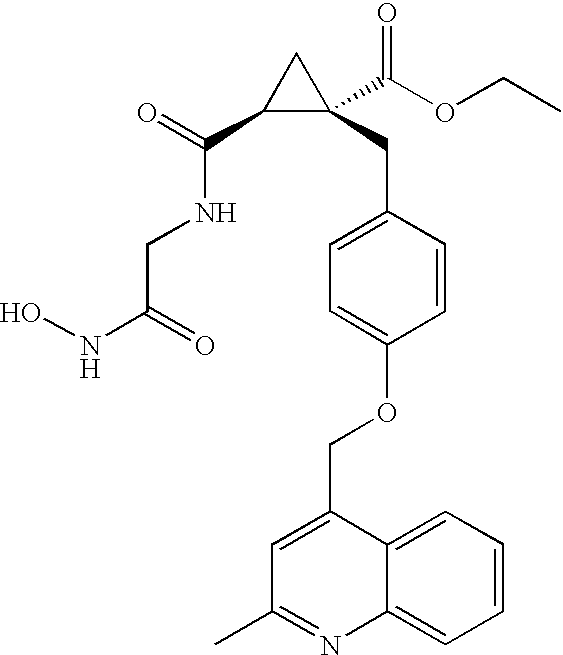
ONC(=O)CNC(C1C(C(OCC)=O)(CC2=CC=C(OCC3=CC(C)=NC4=CC=CC=C34)C=C2)C1)=O
